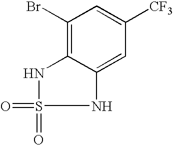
N1C2=C(Br)C=C([CF3])C=C2NS1(=O)=O
